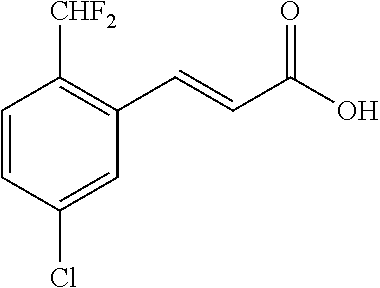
C1=CC(Cl)=CC(C=CC(=O)O)=C1[CHF2]
